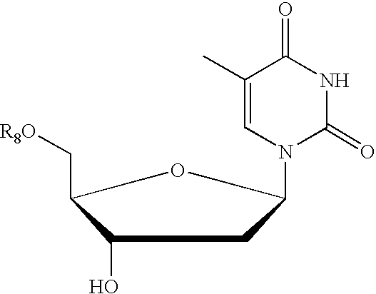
C1(O)C(C[R8O])OC(N2C(=O)NC(=O)C(C)=C2)C1
